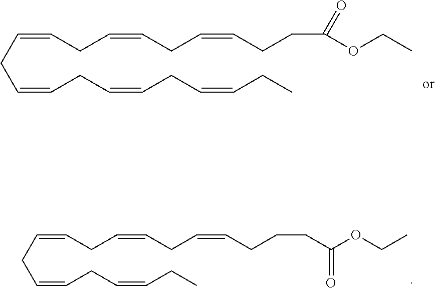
C(=CCC=CCC=CCC)CC=CCC=CCC=CCCC(OCC)=O.C(=CCC=CCC)CC=CCC=CCC=CCCCC(OCC)=O
